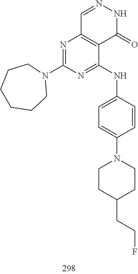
C1=NNC(=O)C2=C1N=C(N1CCCCCC1)N=C2NC1=CC=C(N2CCC(CCF)CC2)C=C1
